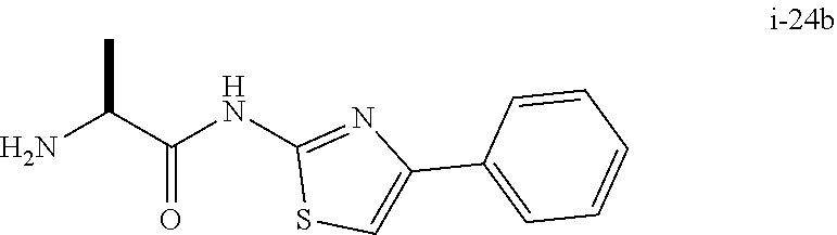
NC(C(NC1=NC(C2=CC=CC=C2)=CS1)=O)C
